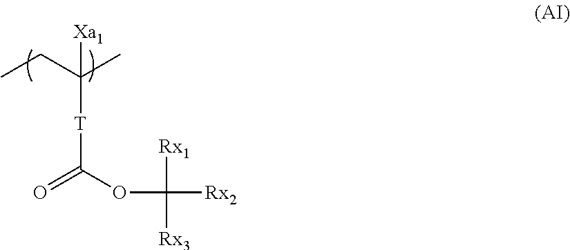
CC(CC)([Xa1])[T]C(=O)OC([Rx1])([Rx3])[Rx2]
